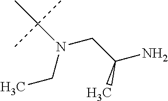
C(N(CC)C(C)(C)C)C(N)C
